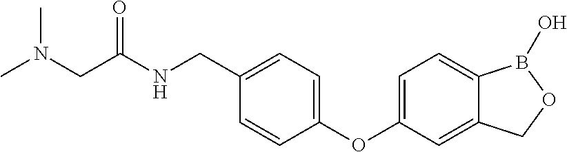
CN(CC(NCC1=CC=C(OC2=CC=C3C(=C2)COB3O)C=C1)=O)C
